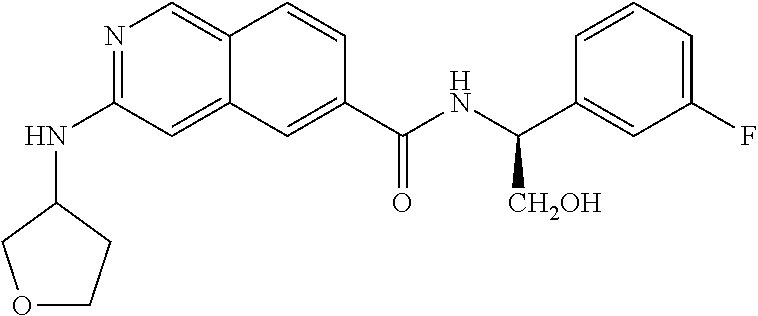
N1=C(NC2COCC2)C=C2C(=C1)C=CC(C(NC(C1=CC(F)=CC=C1)[CH2OH])=O)=C2
